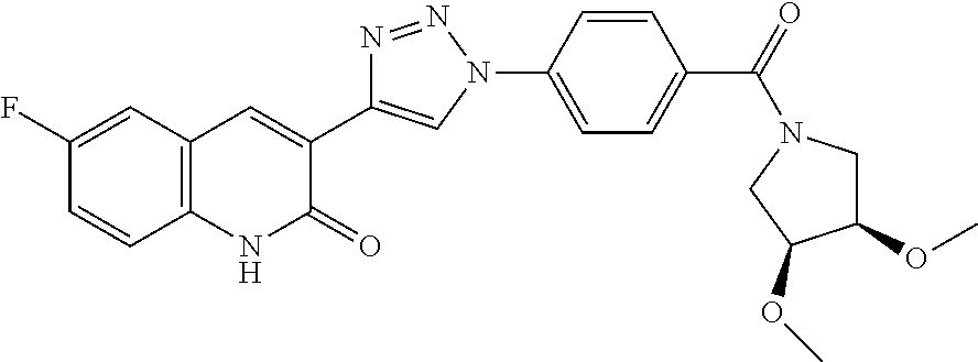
C12=C(C=C(F)C=C1)C=C(C1=CN(C3=CC=C(C(=O)N4CC(OC)C(OC)C4)C=C3)N=N1)C(=O)N2
